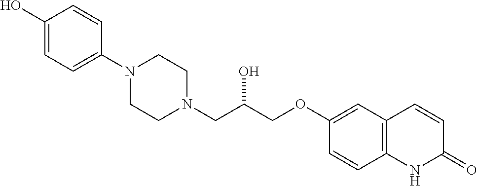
C1(O)=CC=C(N2CCN(CC(COC3=CC4=C(C=C3)NC(=O)C=C4)O)CC2)C=C1
